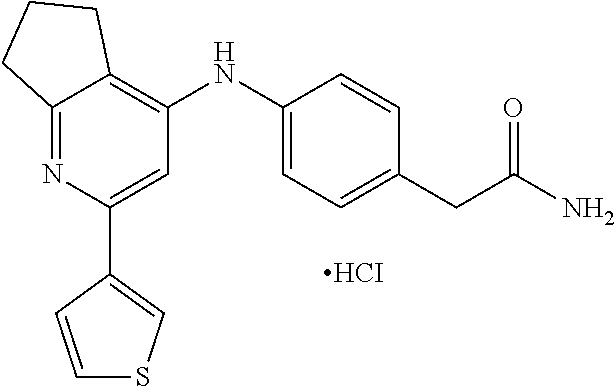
C12=NC(C3=CSC=C3)=CC(NC3=CC=C(CC(=O)N)C=C3)=C1CCC2.[HCI]
